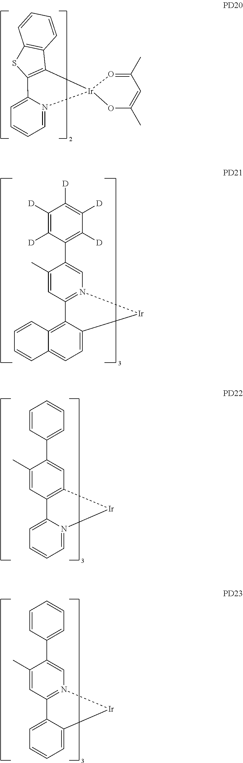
C1=C2N(=CC=C1)[Ir]1(C3=C2SC2=C3C=CC=C2)OC(C)=CC(C)=O1.C1([D])=C([D])C(C2=CN3=C(C=C2C)C2=C4C(=CC=C2[Ir]3)C=CC=C4)=C([D])C([D])=C1[D].C1=CC(C2=CC3=C(C=C2C)C2=CC=CC=N2[Ir]3)=CC=C1.C1=CC(C2=CN3=C(C=C2C)C2=CC=CC=C2[Ir]3)=CC=C1
